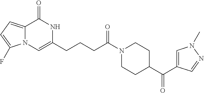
C12=CC=C(F)N1C=C(CCCC(N1CCC(C(C3=CN(C)N=C3)=O)CC1)=O)NC2=O
